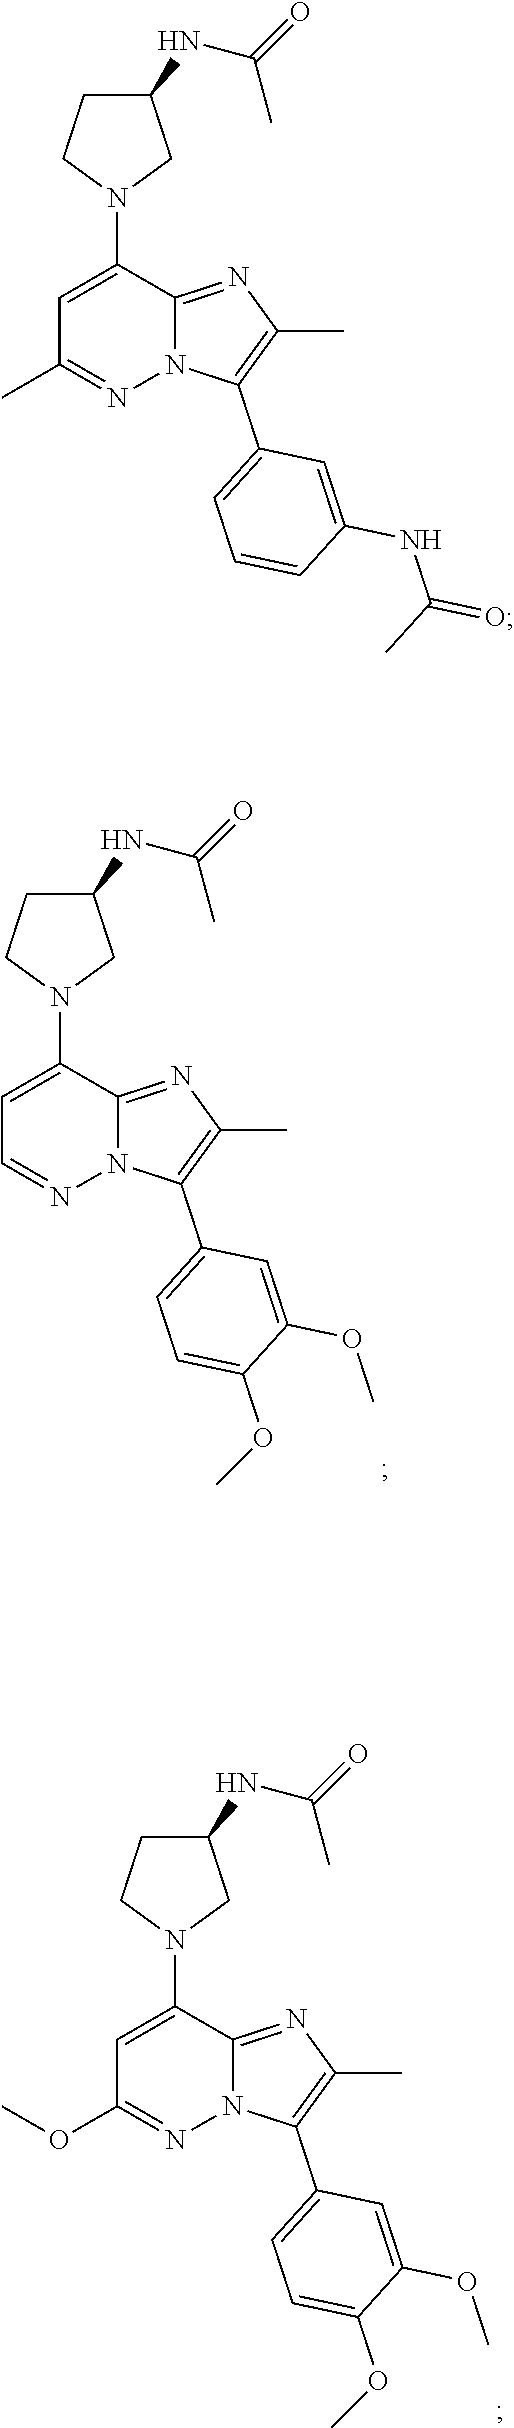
C1=C(N2CC(NC(=O)C)CC2)C2=NC(C)=C(C3=CC=CC(NC(=O)C)=C3)N2N=C1C.C1=C(N2CC(NC(=O)C)CC2)C2=NC(C)=C(C3=CC=C(OC)C(OC)=C3)N2N=C1.C1=C(N2CC(NC(=O)C)CC2)C2=NC(C)=C(C3=CC=C(OC)C(OC)=C3)N2N=C1OC
